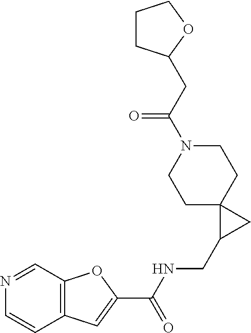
C12=C(C=NC=C1)OC(C(NCC1CC13CCN(C(CC1CCCO1)=O)CC3)=O)=C2
